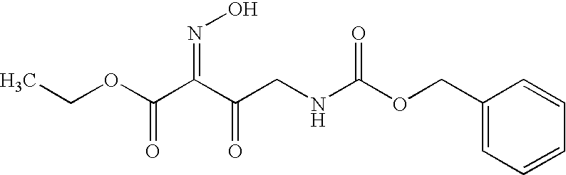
CCOC(C(C(CNC(OCC1=CC=CC=C1)=O)=O)=NO)=O
